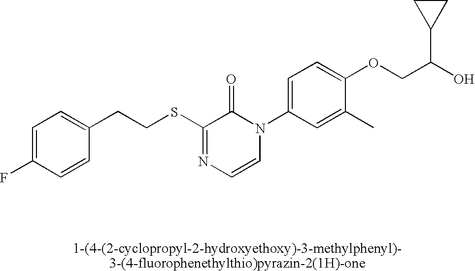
S(C1=NC=CN(C2=CC=C(OCC(O)C3CC3)C(C)=C2)C1=O)CCC1=CC=C(F)C=C1
